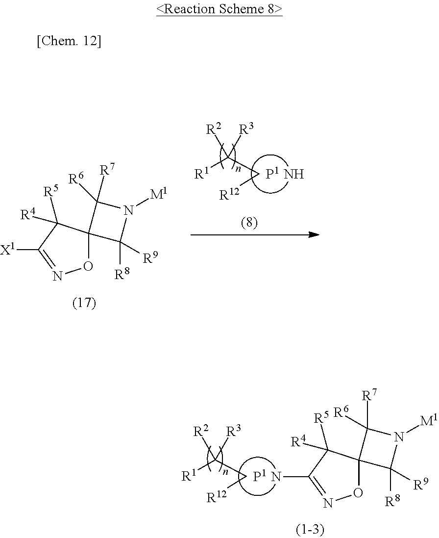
O1C2(C([R4])([R5])C([X1])=N1)C([R8])([R9])N([M1])C2([R7])[R6].[P1].C(C([R1])([R2])[R3])[R12].N.[P1].C(C([R1])([R2])[R3])[R12].NC1=NOC2(C1([R4])[R5])C([R8])([R9])N([M1])C2([R7])[R6]
